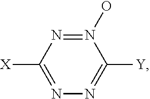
N1(O)=NC([X])=NN=C1[Y]
